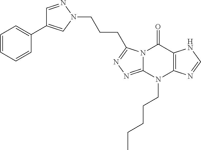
N12C(=NN=C1CCCN1C=C(C3=CC=CC=C3)C=N1)N(CCCCC)C1=C(C2=O)NC=N1
